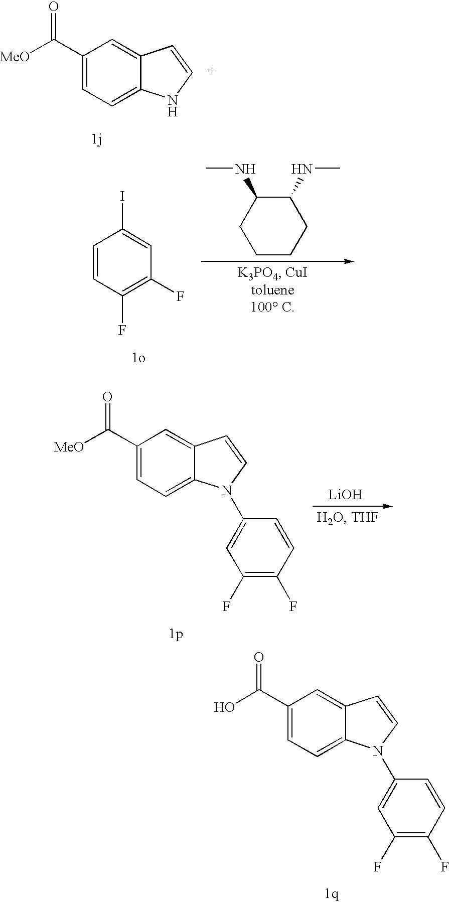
C1=CC(F)=C(F)C=C1I.C1CCC(NC)C(NC)C1.C1(C([MeO])=O)=CC=C2C(=C1)C=CN2C1=CC(F)=C(F)C=C1.[LiOH].C1(C(O)=O)=CC=C2C(=C1)C=CN2C1=CC(F)=C(F)C=C1.C1(C([MeO])=O)=CC=C2C(=C1)C=CN2
